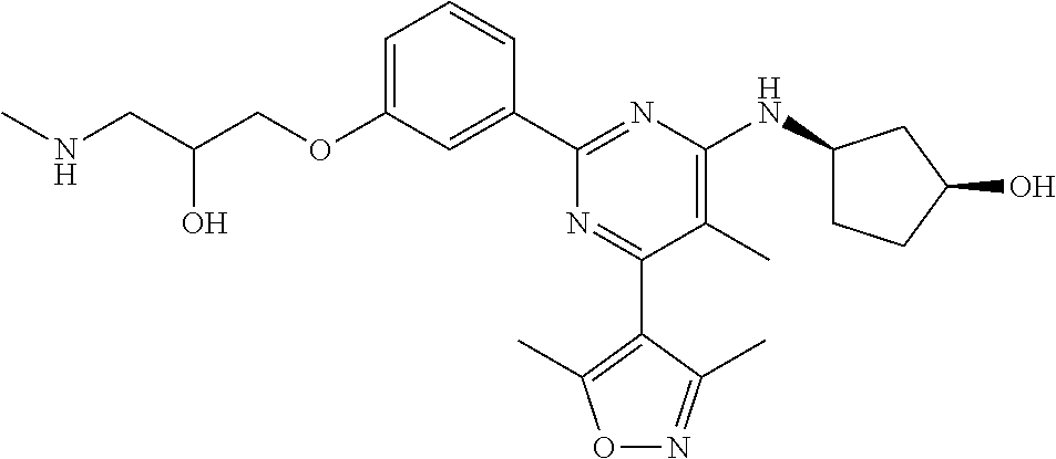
C1=C(OCC(CNC)O)C=C(C2=NC(NC3CCC(O)C3)=C(C)C(C3=C(C)ON=C3C)=N2)C=C1
